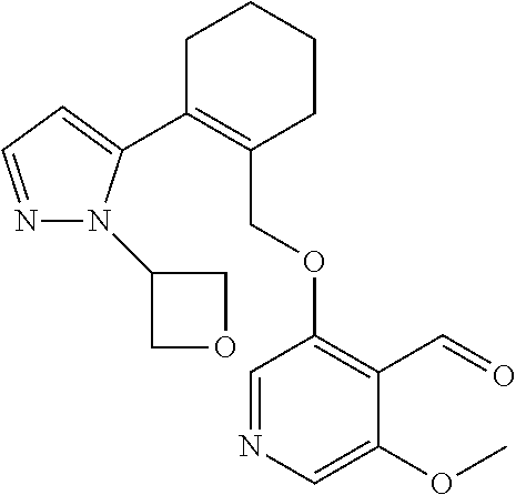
C1C(C2=CC=NN2C2COC2)=C(COC2=C(C=O)C(OC)=CN=C2)CCC1
